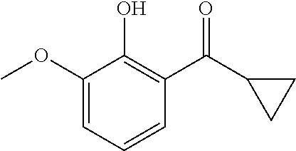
C1(OC)=CC=CC(C(C2CC2)=O)=C1O
